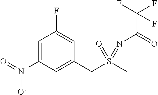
C1=C([N+](=O)[O-])C=C(CS(C)(=O)=NC(C(F)(F)F)=O)C=C1F
